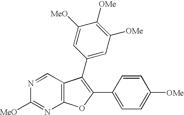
N1=CC2=C(N=C1[MeO])OC(C1=CC=C([OMe])C=C1)=C2C1=CC([OMe])=C([OMe])C([MeO])=C1
